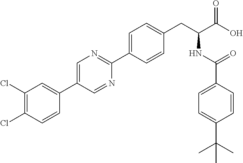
ClC1=C(Cl)C=C(C2=CN=C(C3=CC=C(CC(NC(=O)C4=CC=C(C(C)(C)C)C=C4)C(O)=O)C=C3)N=C2)C=C1
